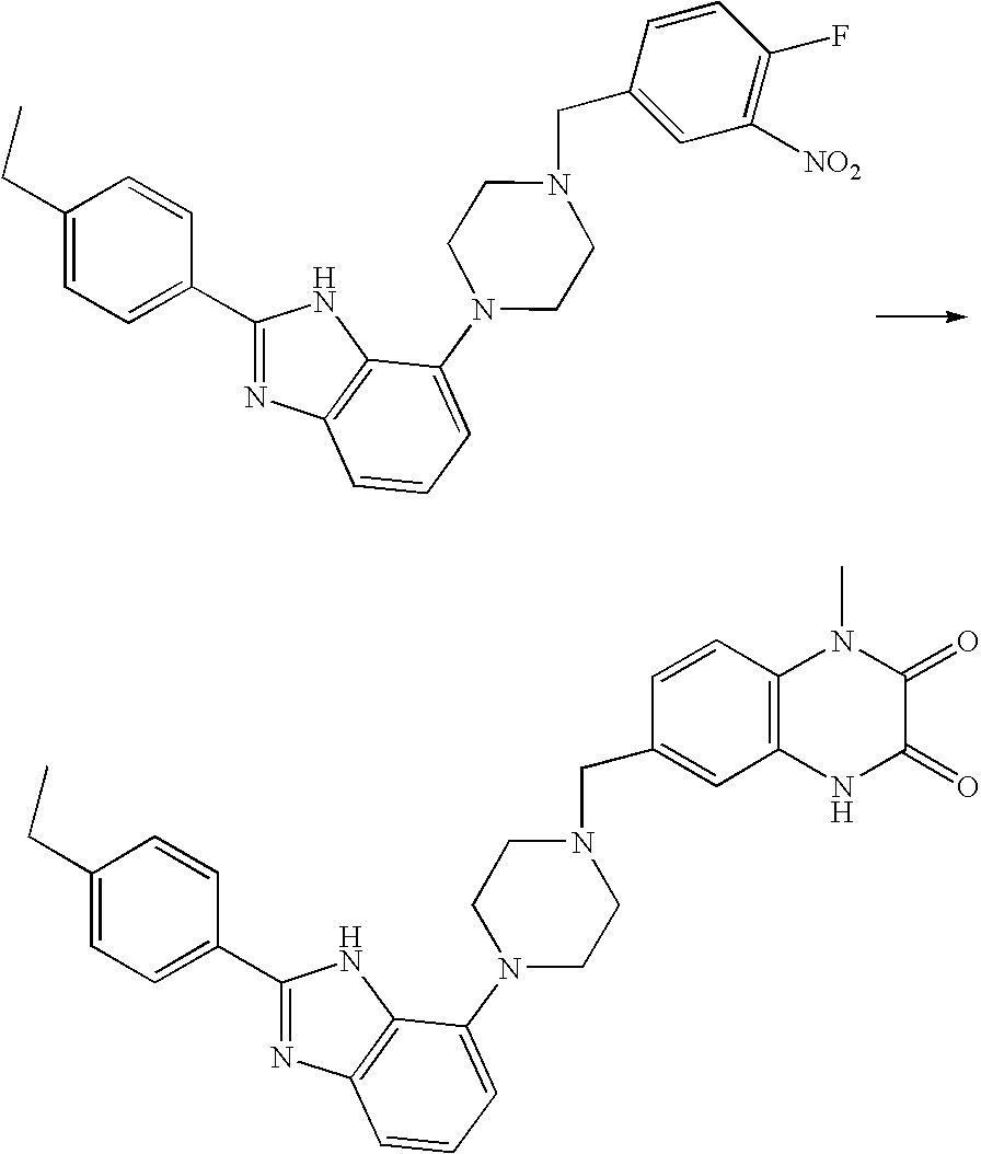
C1(CC)=CC=C(C2=NC3=C(N2)C(N2CCN(CC4=CC([NO2])=C(F)C=C4)CC2)=CC=C3)C=C1.C1(CC)=CC=C(C2=NC3=C(N2)C(N2CCN(CC4=CC5=C(C=C4)N(C)C(=O)C(=O)N5)CC2)=CC=C3)C=C1
